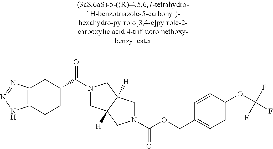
C1(C(=O)N2CC3([H])C([H])(C2)CN(C(=O)OCC2=CC=C(OC(F)(F)F)C=C2)C3)CC2=C(CC1)NN=N2
